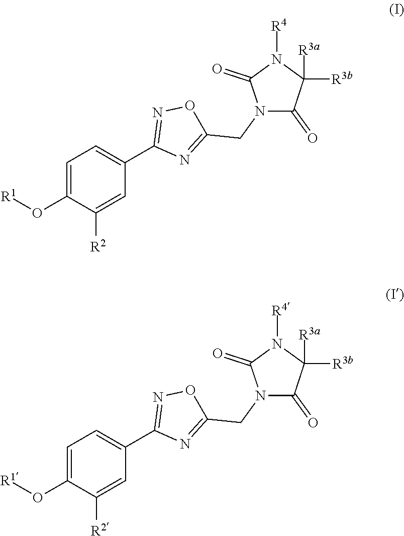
C1=C(O[R1])C([R2])=CC(C2=NOC(CN3C(=O)C([R3b])([R3a])N([R4])C3=O)=N2)=C1.C1=C(O[R1])C([R2])=CC(C2=NOC(CN3C(=O)C([R3b])([R3a])N([R4])C3=O)=N2)=C1
